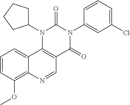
C1=CC(OC)=C2C(=C1)C1=C(C=N2)C(=O)N(C2=CC(Cl)=CC=C2)C(=O)N1C1CCCC1
